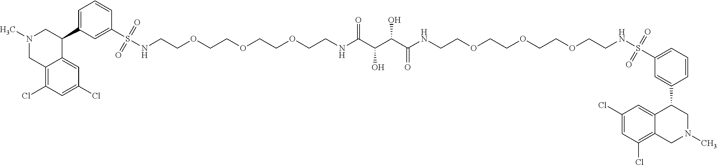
C12=C(Cl)C=C(Cl)C=C1C(C1=CC=CC(S(NCCOCCOCCOCCNC(C(C(C(NCCOCCOCCOCCNS(C3=CC=CC(C4C5=CC(Cl)=CC(Cl)=C5CN(C)C4)=C3)(=O)=O)=O)O)O)=O)(=O)=O)=C1)CN(C)C2
